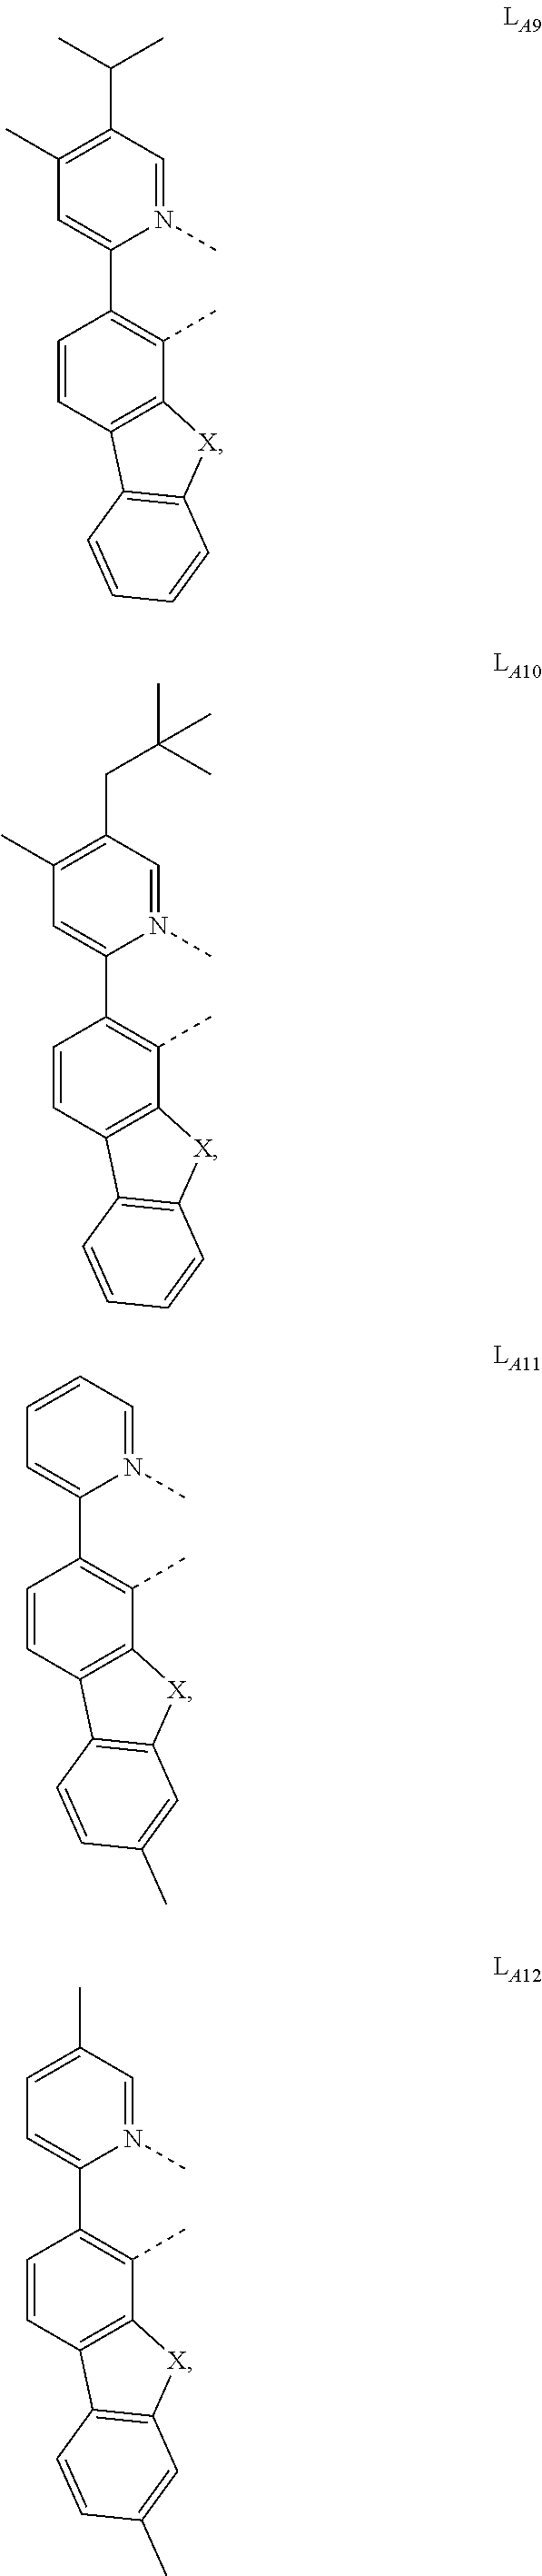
C1=CC2=C(C(C)=C1C1=CC(C)=C(C(C)C)C=N1C)[X]C1=C2C=CC=C1.C1=CC2=C(C(C)=C1C1=CC(C)=C(CC(C)(C)C)C=N1C)[X]C1=C2C=CC=C1.C1=CC2=C(C(C)=C1C1=CC=CC=N1C)[X]C1=C2C=CC(C)=C1.C1=CC2=C(C(C)=C1C1=CC=C(C)C=N1C)[X]C1=C2C=CC(C)=C1
